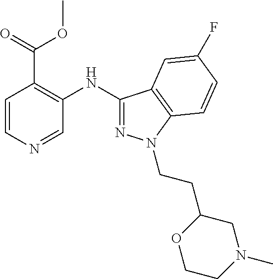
C1(C(=O)OC)=C(NC2=NN(CCC3OCCN(C)C3)C3=C2C=C(F)C=C3)C=NC=C1
